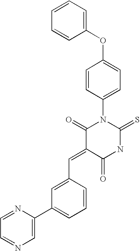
C1=CC=CC(OC2=CC=C(N3C(=O)C(=CC4=CC(C5=CN=CC=N5)=CC=C4)C(=O)NC3=S)C=C2)=C1
